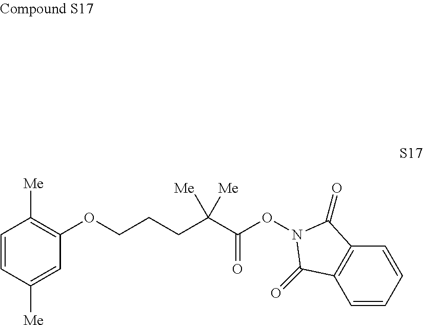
C1=CC=CC2=C1C(=O)N(OC(C(CCCOC1=C([Me])C=CC([Me])=C1)([Me])[Me])=O)C2=O
